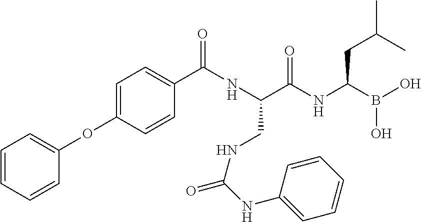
C(C(NC(B(O)O)CC(C)C)=O)(CNC(NC1=CC=CC=C1)=O)NC(C1=CC=C(OC2=CC=CC=C2)C=C1)=O
